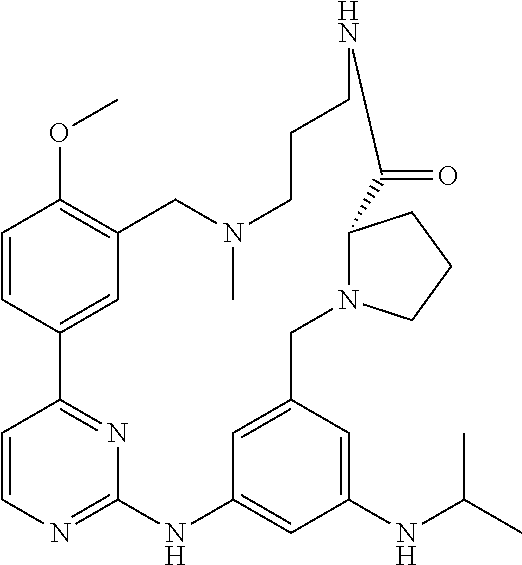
C1=CC2=CC(=C1OC)CN(C)CCCNC(=O)C1N(CC3=CC(=CC(NC(C)C)=C3)NC3=NC=CC2=N3)CCC1
